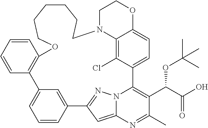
C1=CC2=CC(=C1)C1=C(C=CC=C1)OCCCCCCN1C3=C(Cl)C(=CC=C3OCC1)C1=C(C(C(O)=O)OC(C)(C)C)C(C)=NC3=CC2=NN31
